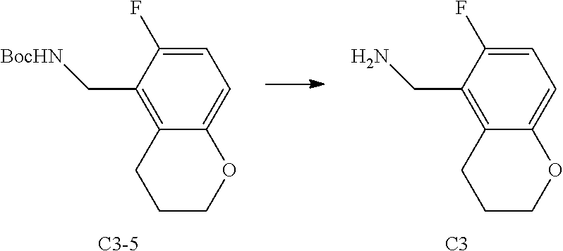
[C3-5].C1=C(F)C(C[BocHN])=C2C(=C1)OCCC2.[C3].C1=C(F)C(CN)=C2C(=C1)OCCC2
